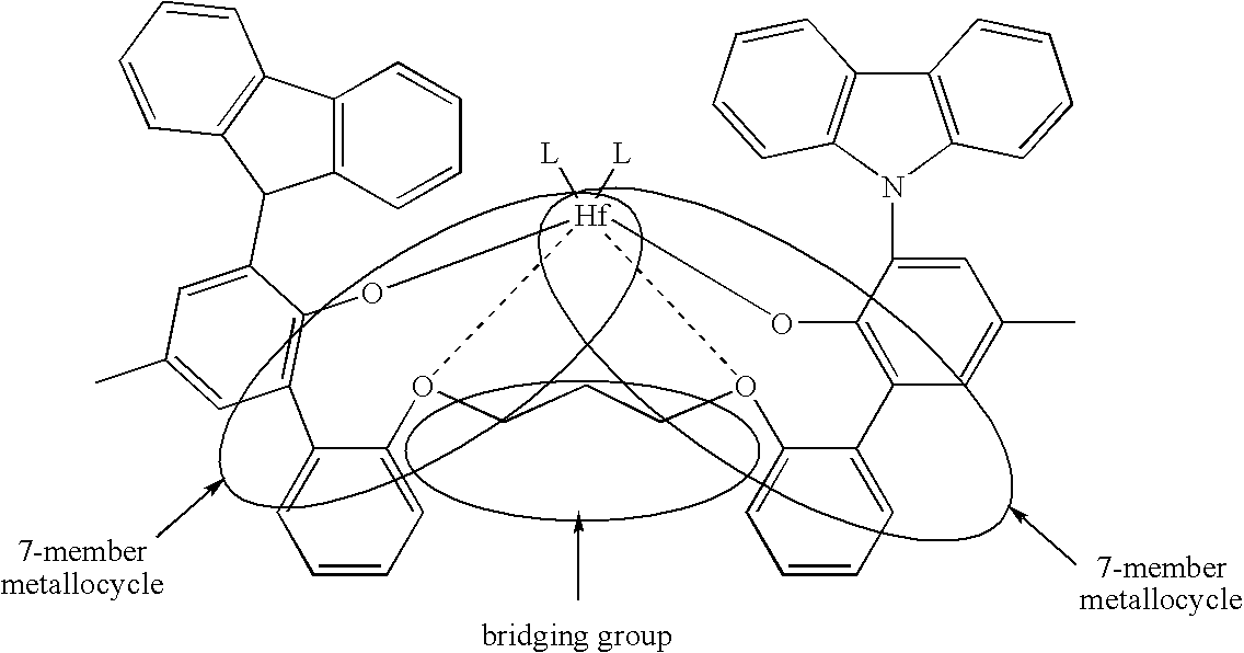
C1=CC=C2C(=C1)C1=C(C(C3C4=C(C5=C3C=CC=C5)C=CC=C4)=CC(C)=C1)O[Hf]13([L])([L])O2CCCO1C1=CC=CC=C1C1=C(C(N2C4=C(C5=C2C=CC=C5)C=CC=C4)=CC(C)=C1)O3
